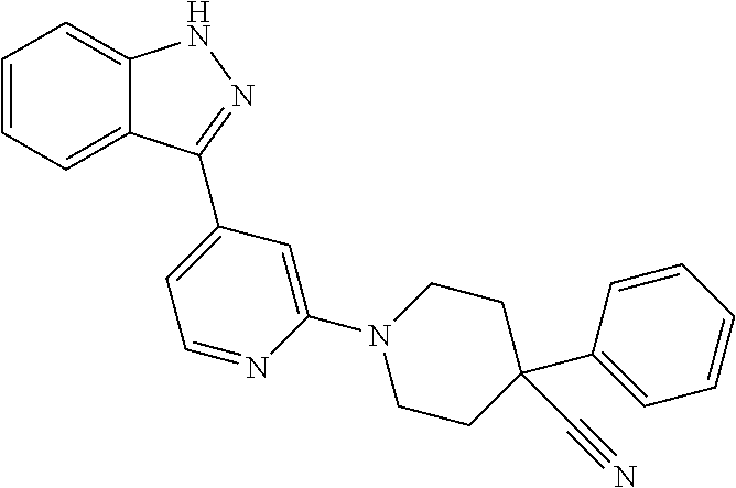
C1=CC=C2C(=C1)NN=C2C1=CC=NC(N2CCC(C3=CC=CC=C3)(C#N)CC2)=C1
